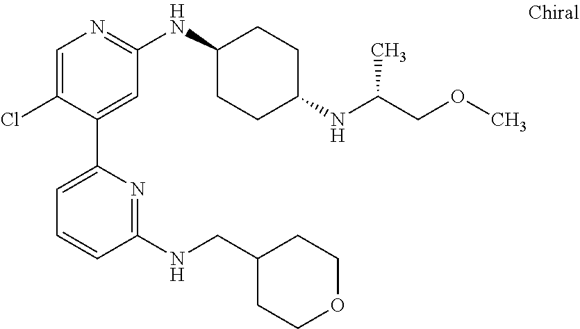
C1=C(Cl)C(C2=CC=CC(NCC3CCOCC3)=N2)=CC(NC2CCC(NC(COC)C)CC2)=N1
